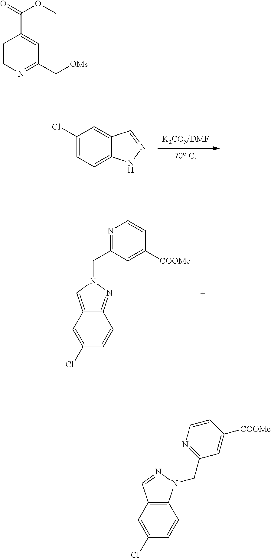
C12=NN(CC3=NC=CC([COOMe])=C3)C=C1C=C(Cl)C=C2.C1=CN=C(C[OMs])C=C1C(=O)OC.[70 C].[K2CO3/DMF].C1(Cl)=CC=C2C(=C1)C=NN2.C12=C(C=C(Cl)C=C1)C=NN2CC1=NC=CC([COOMe])=C1
